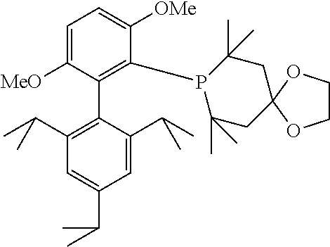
C1=C([MeO])C(C2=C(C(C)C)C=C(C(C)C)C=C2C(C)C)=C(P2C(C)(C)CC3(OCCO3)CC2(C)C)C([OMe])=C1
